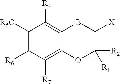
C12=C([R4])C([R5O])=C([R6])C([R7])=C1OC([R1])([R2])C([X])B2
